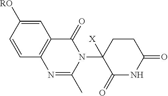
C1=C([RO])C=CC2=C1C(=O)N(C1([X])C(=O)NC(=O)CC1)C(C)=N2
